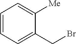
C1=CC=C(CBr)C([Me])=C1
